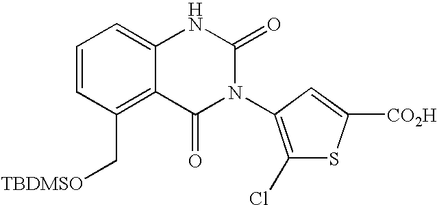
C1=CC(C[TBDMSO])=C2C(=C1)NC(=O)N(C1=C(Cl)SC([CO2H])=C1)C2=O
